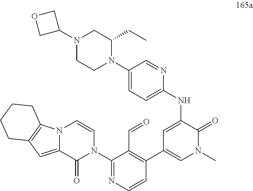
C1(N2C=CN3C(=CC4=C3CCCC4)C2=O)=NC=CC(C2=CN(C)C(=O)C(NC3=CC=C(N4C(CC)CN(C5COC5)CC4)C=N3)=C2)=C1C=O
